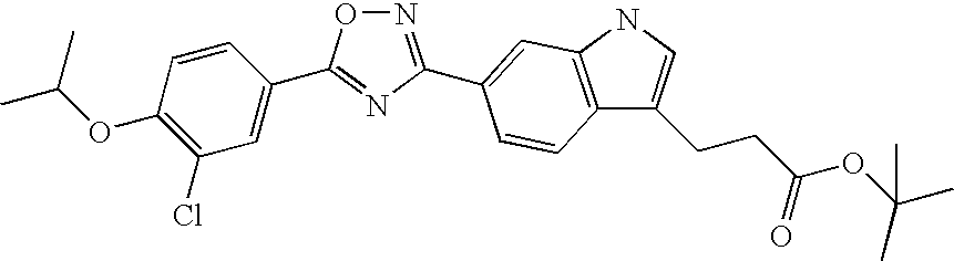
C1=C(C2=NC(C3=CC4=C(C(CCC(OC(C)(C)C)=O)=CN4)C=C3)=NO2)C=CC(OC(C)C)=C1Cl
